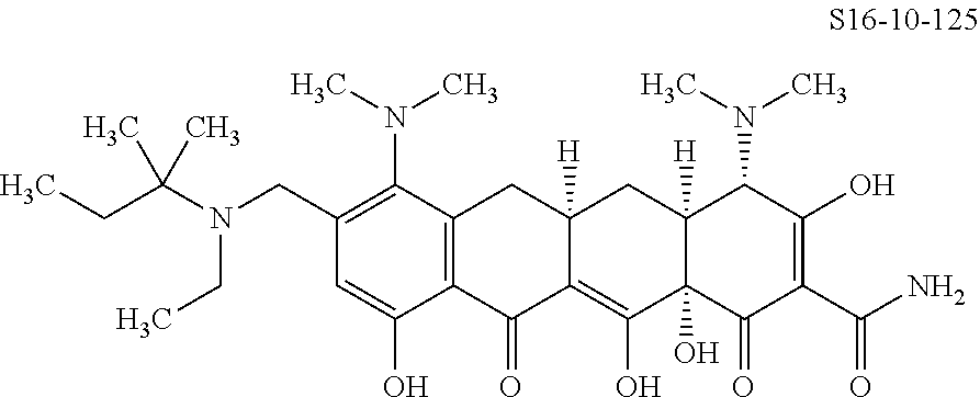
C1(CN(CC)C(C)(CC)C)=C(N(C)C)C2=C(C(O)=C1)C(=O)C1=C(O)C3(O)C([H])(CC1([H])C2)C(N(C)C)C(O)=C(C(N)=O)C3=O
